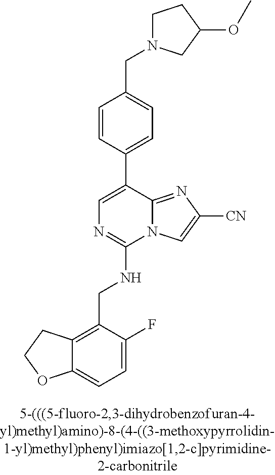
C12=CC=C(F)C(CNC3=NC=C(C4=CC=C(CN5CCC(OC)C5)C=C4)C4=NC([CN])=CN34)=C1CCO2
